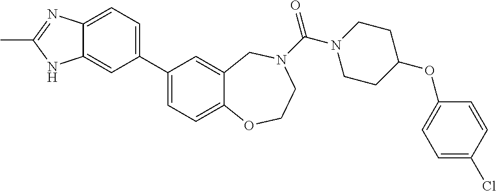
C1(C2=CC=C3C(=C2)NC(C)=N3)=CC=C2C(=C1)CN(C(N1CCC(OC3=CC=C(Cl)C=C3)CC1)=O)CCO2
